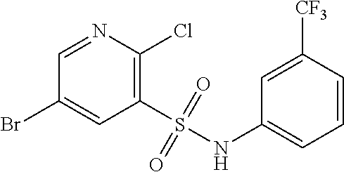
C1(S(=O)(=O)NC2=CC=CC([CF3])=C2)=C(Cl)N=CC(Br)=C1
